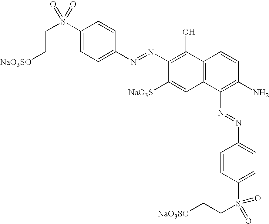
C1(S(CC[NaO3SO])(=O)=O)=CC=C(N=NC2=C(O)C3=C(C=C2[NaO3S])C(N=NC2=CC=C(S(CC[NaO3SO])(=O)=O)C=C2)=C(N)C=C3)C=C1
